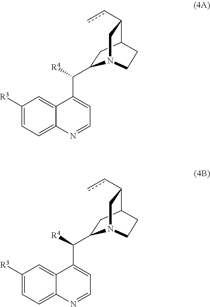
C1([R3])=CC=C2C(=C1)C(C([R4])C1CC3C(cc)CN1CC3)=CC=N2.C1([R3])=CC=C2C(=C1)C(C([R4])C1CC3C(cc)CN1CC3)=CC=N2
